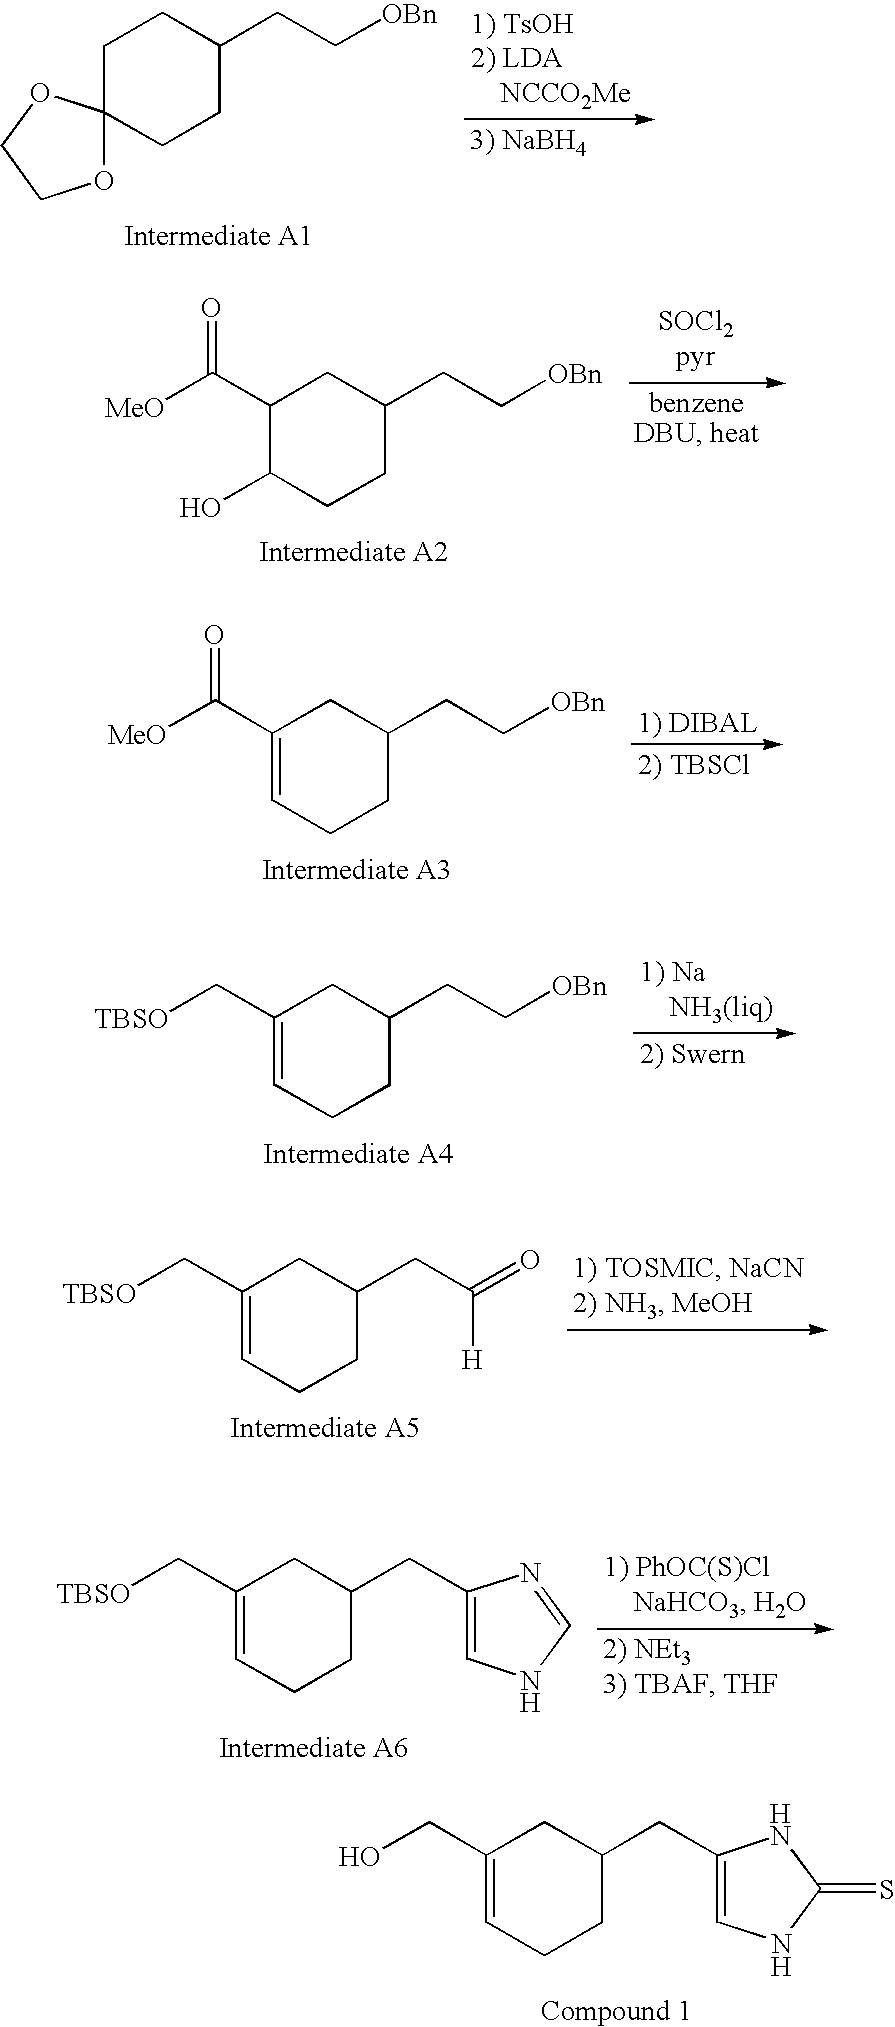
C1C2(CCC(CC[OBn])C1)OCCO2.C1(C([MeO])=O)=CCCC(CC[OBn])C1.C1(C[TBSO])=CCCC(CC[OBn])C1.C1(C[TBSO])=CCCC(CC(=O)[H])C1.C1(C([MeO])=O)C(O)CCC(CC[OBn])C1.C1(CO)=CCCC(CC2=CNC(=S)N2)C1.C1(C[TBSO])=CCCC(CC2=CNC=N2)C1
